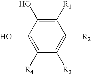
C1(O)=C([R4])C([R3])=C([R2])C([R1])=C1O
